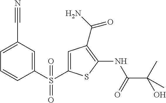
C1=C(S(C2=CC(C#N)=CC=C2)(=O)=O)SC(NC(=O)C(O)(C)C)=C1C(=O)N
